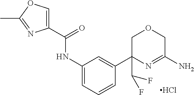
Cl.N(C1=CC=CC(C2(C(F)F)COCC(N)=N2)=C1)C(C1=COC(C)=N1)=O
